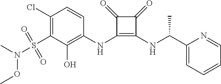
C1(NC2=C(O)C(S(N(OC)C)(=O)=O)=C(Cl)C=C2)=C(NC(C2=CC=CC=N2)C)C(=O)C1=O
